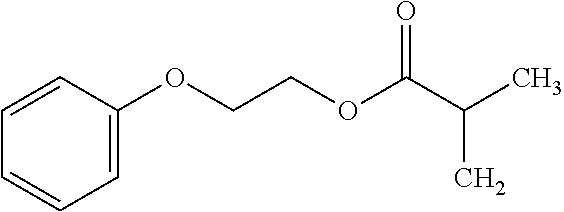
C1=C(OCCOC(C(C)C)=O)C=CC=C1
